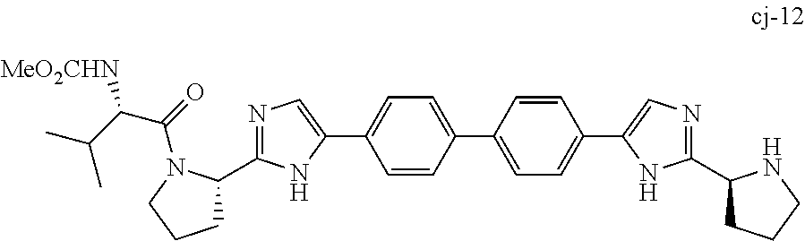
N1=C(C2CCCN2C(=O)C(C(C)C)[MeO2CHN])NC(C2=CC=C(C3=CC=C(C4=CN=C(C5CCCN5)N4)C=C3)C=C2)=C1
